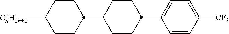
C1([CnH2n+1])CCC(C2CCC(C3=CC=C([CF3])C=C3)CC2)CC1
